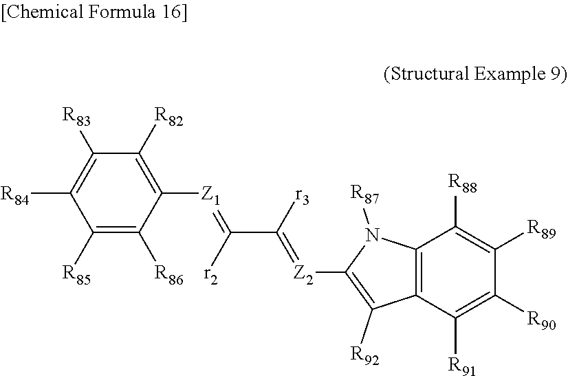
C1([R85])=C([R86])C([Z1]=C(C([r3])=[Z2]C2=C([R92])C3=C(N2[R87])C([R88])=C([R89])C([R90])=C3[R91])[r2])=C([R82])C([R83])=C1[R84]
